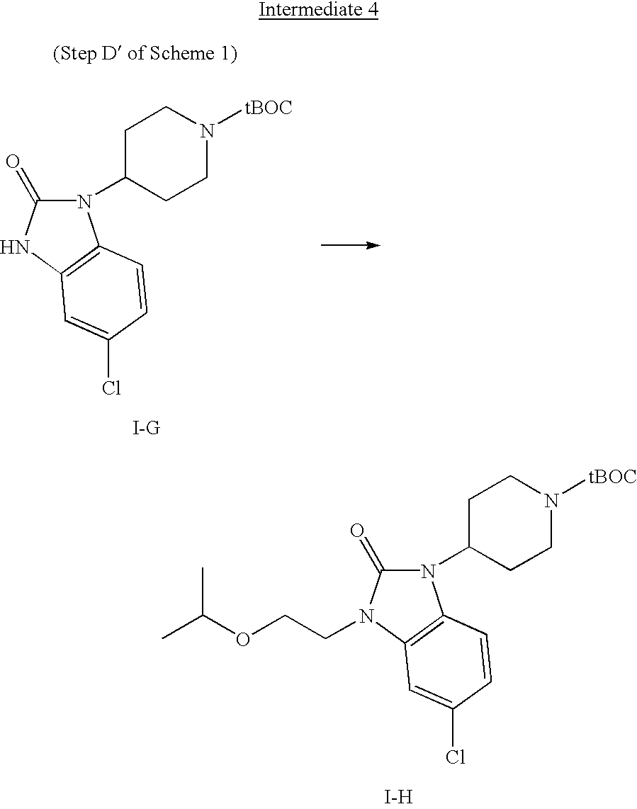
C1C(N2C(=O)N(CCOC(C)C)C3=C2C=CC(Cl)=C3)CCN([tBOC])C1.[I-H].C1C(N2C(=O)NC3=C2C=CC(Cl)=C3)CCN([tBOC])C1.[I-G]
